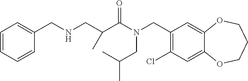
C1(CN(CC(C)C)C(C(C)CNCC2=CC=CC=C2)=O)=C(Cl)C=C2C(=C1)OCCCO2
